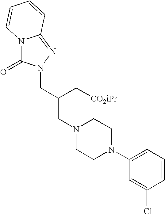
N12C(=O)N(CC(CN3CCN(C4=CC=CC(Cl)=C4)CC3)C[CO2iPr])N=C1C=CC=C2
